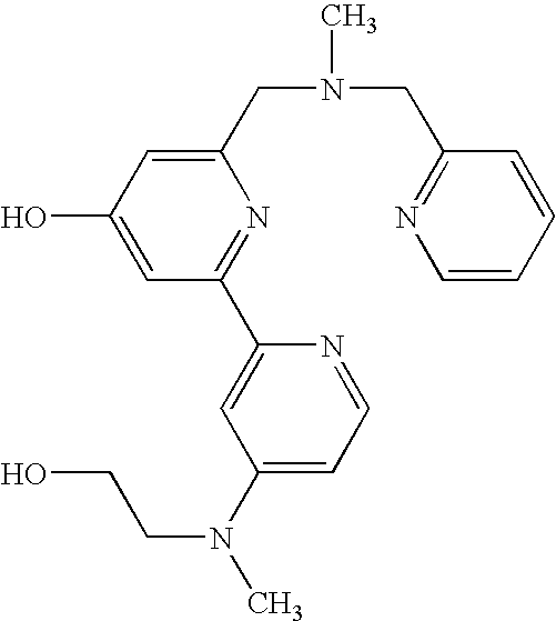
C1(CN(CC2=NC=CC=C2)C)=CC(O)=CC(C2=CC(N(C)CCO)=CC=N2)=N1
